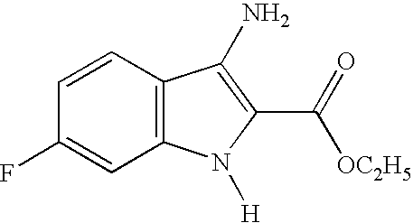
C12=C(C=CC(F)=C1)C(N)=C(C(=O)[OC2H5])N2[H]
